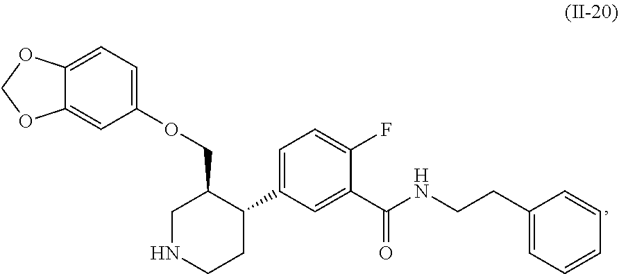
C12=CC=C(OCC3CNCCC3C3=CC=C(F)C(C(NCCC4=CC=CC=C4)=O)=C3)C=C1OCO2
